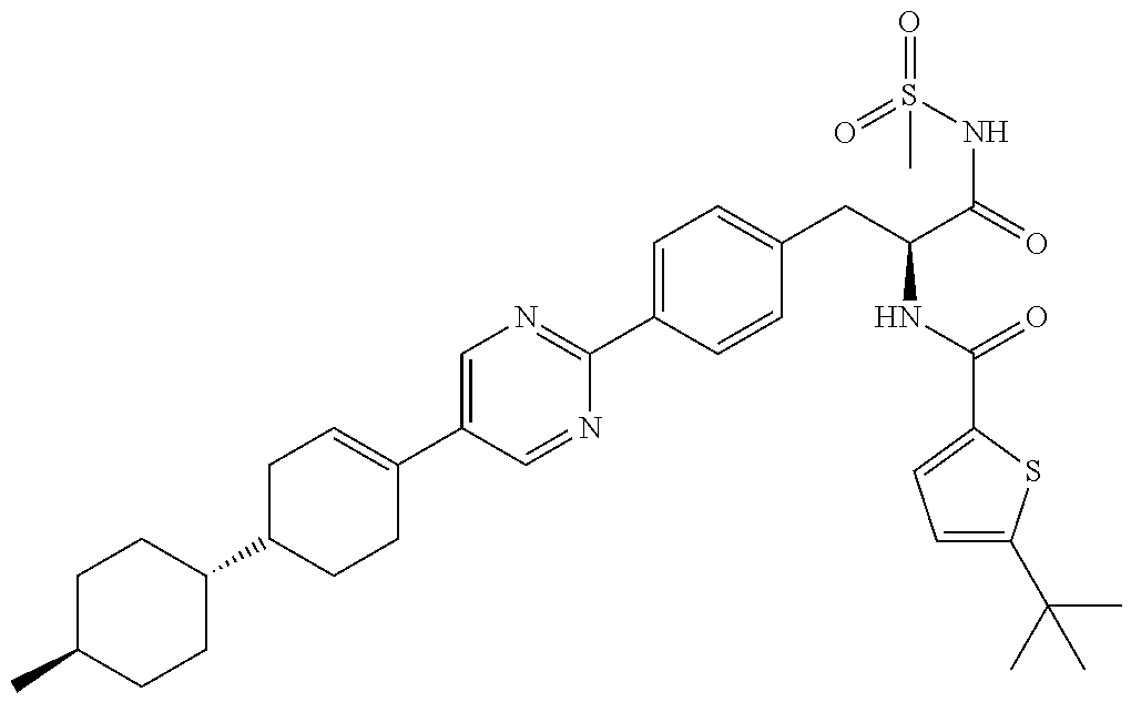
CC1CCC(C2CCC(C3=CN=C(C4=CC=C(CC(NC(=O)C5=CC=C(C(C)(C)C)S5)C(=O)NS(=O)(=O)C)C=C4)N=C3)=CC2)CC1
